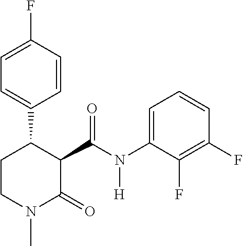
C1=C(F)C=CC(C2CCN(C)C(=O)C2C(N(C2=CC=CC(F)=C2F)[H])=O)=C1
